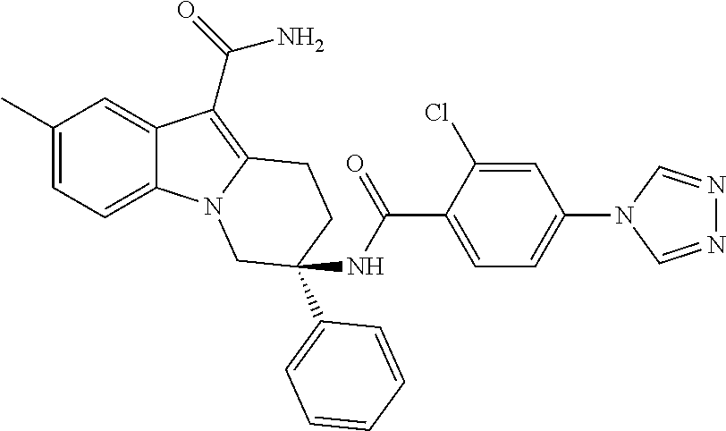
C1(C)=CC=C2C(=C1)C(C(=O)N)=C1N2CC(C2=CC=CC=C2)(NC(C2=CC=C(N3C=NN=C3)C=C2Cl)=O)CC1
